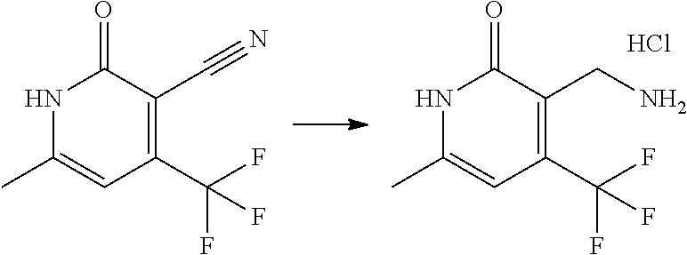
N1C(C)=CC(C(F)(F)F)=C(CN)C1=O.Cl.N1C(C)=CC(C(F)(F)F)=C(C#N)C1=O
